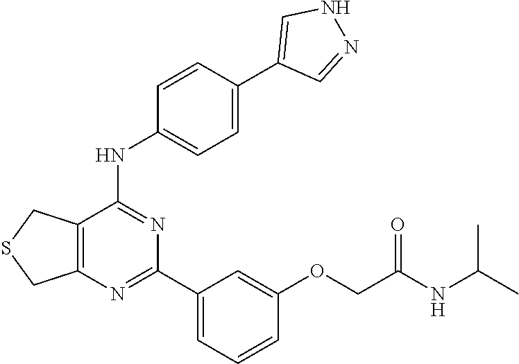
C12=C(N=C(C3=CC=CC(OCC(=O)NC(C)C)=C3)N=C1NC1=CC=C(C3=CNN=C3)C=C1)CSC2
